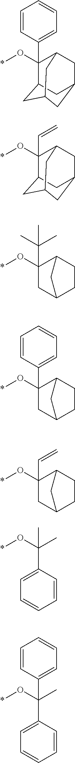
O(*)C1(C2=CC=CC=C2)C2CC3CC(CC1C3)C2.O(*)C1(C=C)C2CC3CC(CC1C3)C2.C1C2CC(O*)(C(C)(C)C)C(C1)C2.C1C2CC(O*)(C3=CC=CC=C3)C(C1)C2.C1C2CC(O*)(C=C)C(C1)C2.*OC(C)(C1=CC=CC=C1)C.*OC(C)(C1=CC=CC=C1)C1=CC=CC=C1
